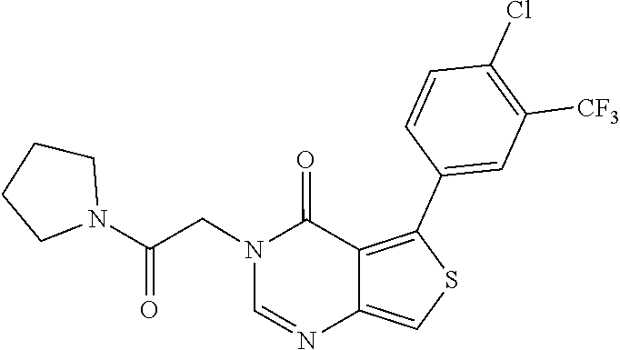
C1=NC2=CSC(C3=CC([CF3])=C(Cl)C=C3)=C2C(=O)N1CC(N1CCCC1)=O
